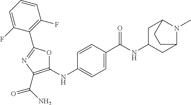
C1=C(C(NC2CC3N(C)C(C2)CC3)=O)C=CC(NC2=C(C(N)=O)N=C(C3=C(F)C=CC=C3F)O2)=C1
